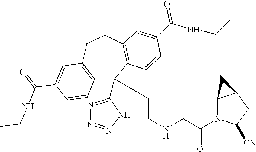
C1(C(=O)NCC)=CC2=C(C=C1)C(C1=NN=NN1)(CCNCC(N1C([CN])CC3C1C3)=O)C1=C(CC2)C=C(C(NCC)=O)C=C1
